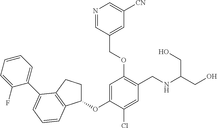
C1(OC2=CC(OCC3=CC([CN])=CN=C3)=C(CNC(CO)CO)C=C2Cl)CCC2=C1C=CC=C2C1=CC=CC=C1F
